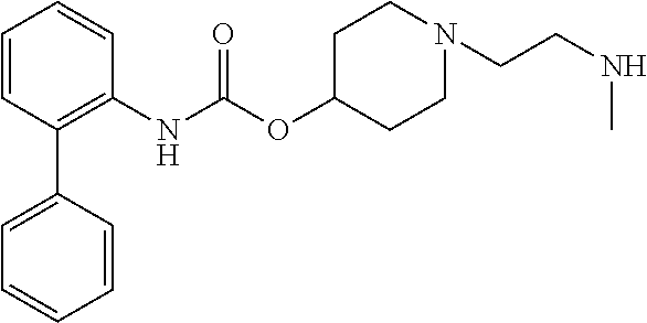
C1=CC(C2=CC=CC=C2)=C(NC(OC2CCN(CCNC)CC2)=O)C=C1
